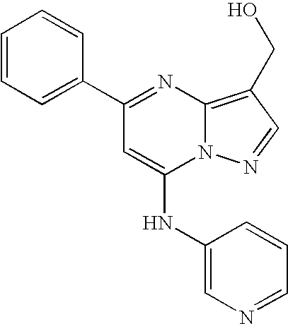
C1(C2=NC3=C(CO)C=NN3C(NC3=CN=CC=C3)=C2)=CC=CC=C1
